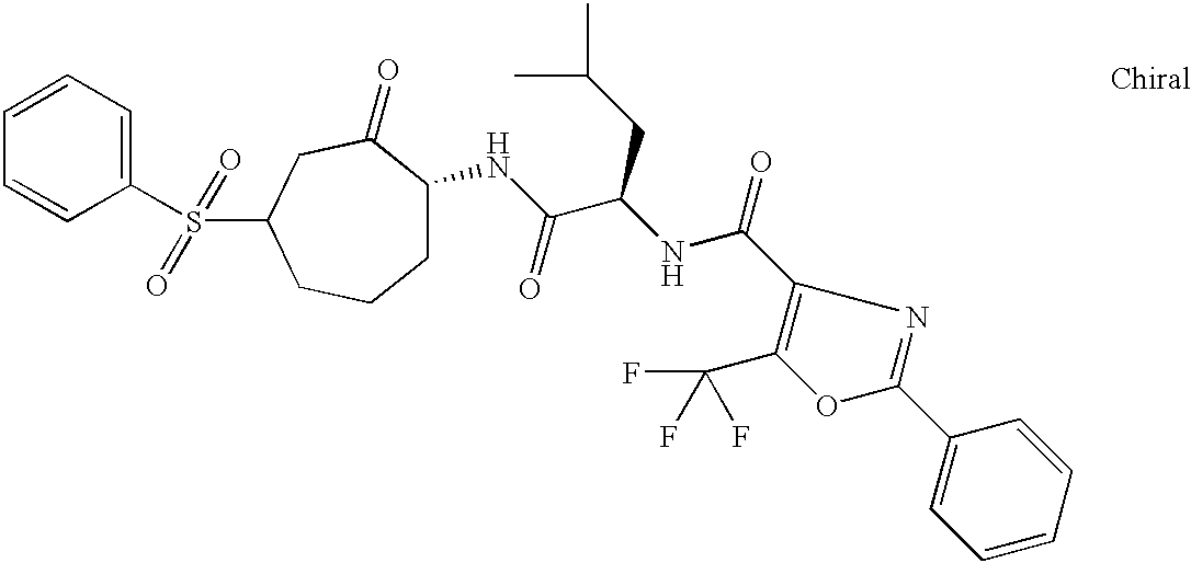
C1=CC=CC(S(=O)(=O)C2CC(=O)C(NC(C(NC(C3=C(C(F)(F)F)OC(C4=CC=CC=C4)=N3)=O)CC(C)C)=O)CCC2)=C1
